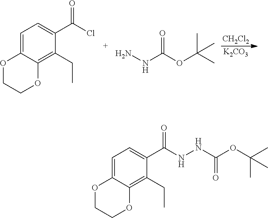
CC(OC(NN)=O)(C)C.C1=C2C(=C(CC)C(C(=O)Cl)=C1)OCCO2.[CH2Cl2].[K2CO3].C1=C2C(=C(CC)C(C(=O)NNC(OC(C)(C)C)=O)=C1)OCCO2
